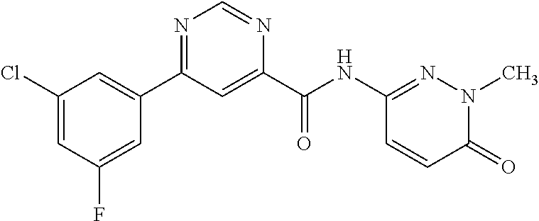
C1(Cl)=CC(F)=CC(C2=NC=NC(C(NC3=NN(C)C(=O)C=C3)=O)=C2)=C1
